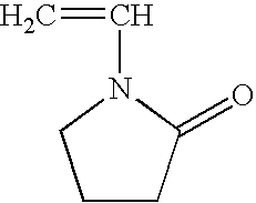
C(=C)N1C(=O)CCC1
